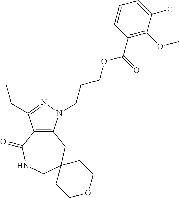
C12=C(N(CCCOC(C3=C(OC)C(Cl)=CC=C3)=O)N=C1CC)CC1(CNC2=O)CCOCC1
